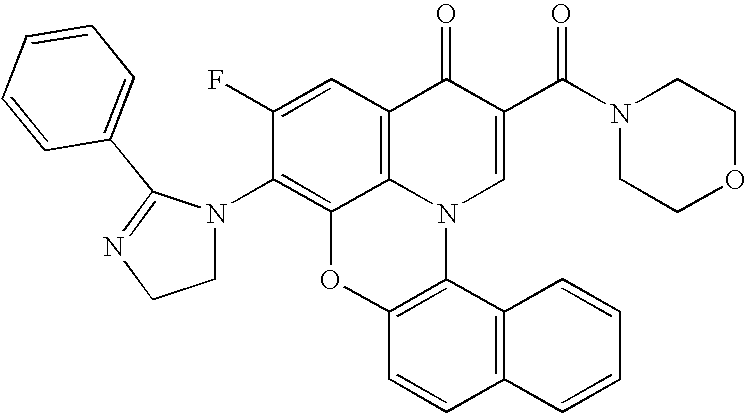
C1(F)=CC2=C3C(=C1N1CCN=C1C1=CC=CC=C1)OC1=C(N3C=C(C(N3CCOCC3)=O)C2=O)C2=C(C=C1)C=CC=C2
